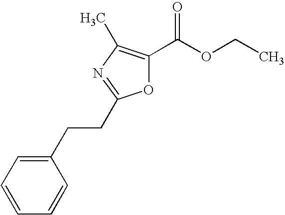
O1C(C(OCC)=O)=C(C)N=C1CCC1=CC=CC=C1
